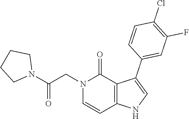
C1=CC(C2=CNC3=C2C(=O)N(CC(N2CCCC2)=O)C=C3)=CC(F)=C1Cl
